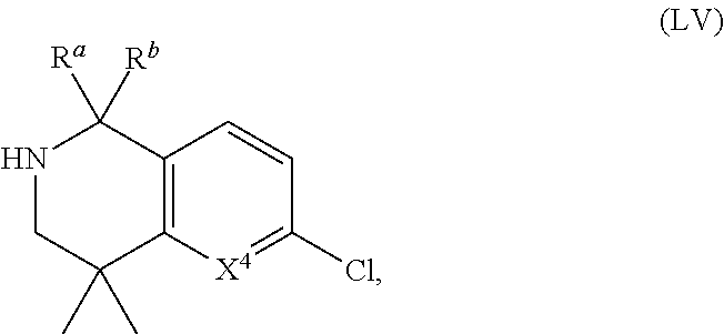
C12=C([X4]=C(Cl)C=C1)C(C)(C)CNC2([Rb])[Ra]
